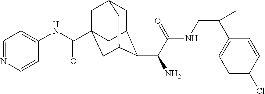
C1C2C(C(C(NCC(C3=CC=C(Cl)C=C3)(C)C)=O)N)C3CC(C(NC4=CC=NC=C4)=O)(CC1C3)C2
